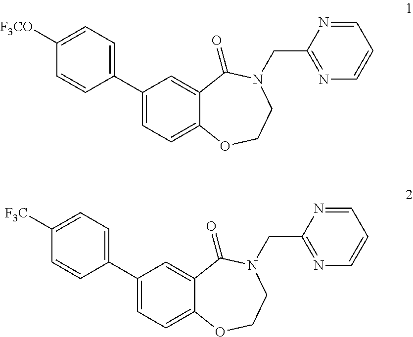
C12=CC(C3=CC=C([F3CO])C=C3)=CC=C1OCCN(CC1=NC=CC=N1)C2=O.C12=CC(C3=CC=C([F3C])C=C3)=CC=C1OCCN(CC1=NC=CC=N1)C2=O
